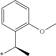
C1=CC(C(*)C)=C(OC)C=C1
